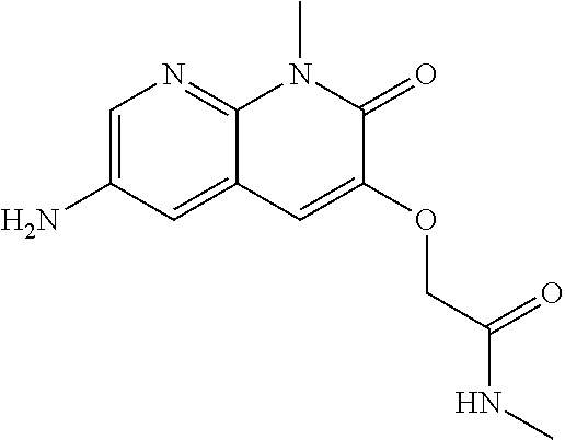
C1=C(N)C=C2C(=N1)N(C)C(=O)C(OCC(=O)NC)=C2
